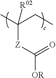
C([OR])([Z]C(C)(CC)[R02])=O
